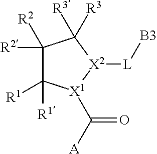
C1([R2])([R2])C([R1])([R1])[X1](C([A])=O)[X2]([L][B3])C1([R3])[R3]
